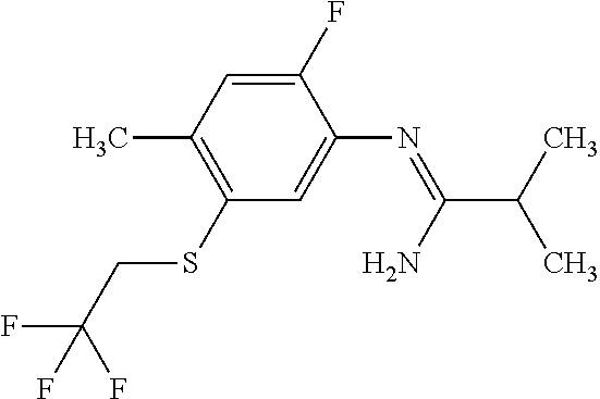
C1(F)=CC(C)=C(SCC(F)(F)F)C=C1N=C(C(C)C)N
